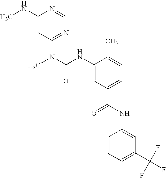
C1(NC)=CC(N(C)C(NC2=CC(C(=O)NC3=CC(C(F)(F)F)=CC=C3)=CC=C2C)=O)=NC=N1
